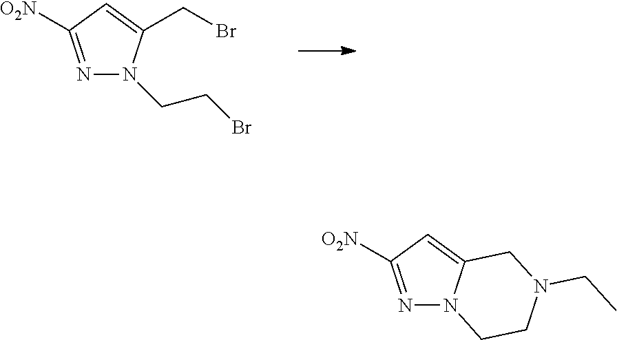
N1=C([O2N])C=C(CBr)N1CCBr.N1=C([O2N])C=C2N1CCN(CC)C2
